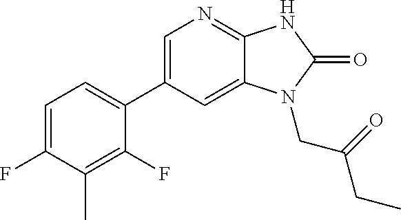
C1=C(F)C(C)=C(F)C(C2=CN=C3C(=C2)N(CC(CC)=O)C(=O)N3)=C1
